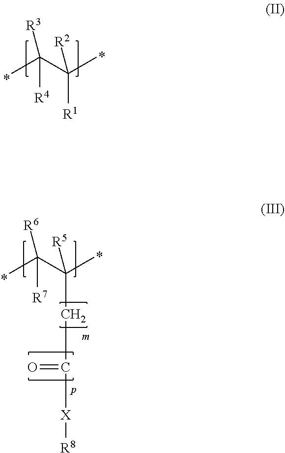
C([R1])(C(C)([R4])[R3])(C)[R2].C(CC([X][R8])=O)(C(C)([R7])[R6])(C)[R5]
